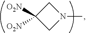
C1([O2N])([O2N])CN(C)C1
